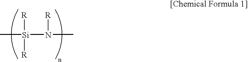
C[Si](N(C)[R])([R])[R]
